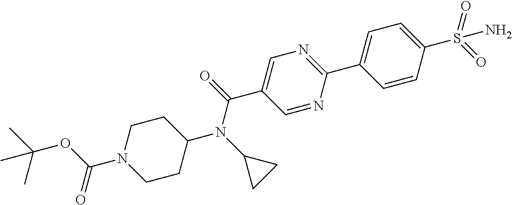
CC(OC(N1CCC(N(C2CC2)C(=O)C2=CN=C(C3=CC=C(S(=O)(=O)N)C=C3)N=C2)CC1)=O)(C)C
